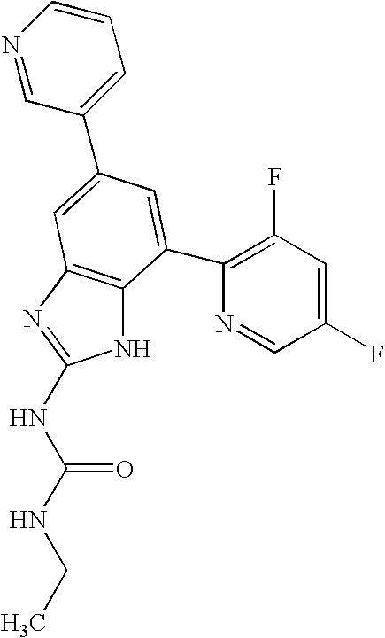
N1C2=C(N=C1NC(NCC)=O)C=C(C1=CC=CN=C1)C=C2C1=C(F)C=C(F)C=N1
